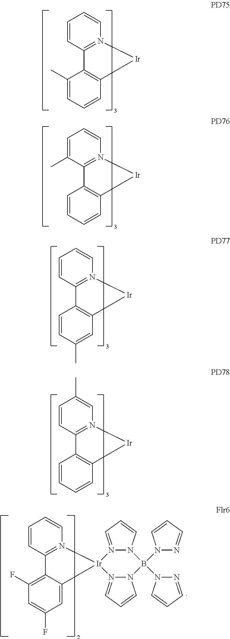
C1=CC2=N(C=C1)[Ir]C1=C2C(C)=CC=C1.C1=C(C)C2=N(C=C1)[Ir]C1=C2C=CC=C1.C1=CC2=N(C=C1)[Ir]C1=C2C=CC(C)=C1.C1=CC2=N(C=C1C)[Ir]C1=C2C=CC=C1.C1=CC2=N(C=C1)[Ir]1(C3=CC(F)=CC(F)=C23)N2=CC=CN2B(N2N=CC=C2)(N2N=CC=C2)N2N1=CC=C2
